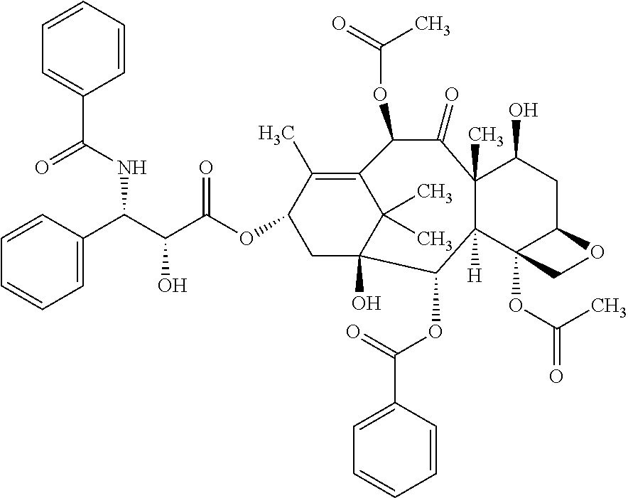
C12([H])C3(OC(C)=O)C(CC(O)C1(C)C(=O)C(OC(C)=O)C1=C(C)C(OC(C(C(NC(=O)C4=CC=CC=C4)C4=CC=CC=C4)O)=O)CC(O)(C1(C)C)C2OC(=O)C1=CC=CC=C1)OC3
